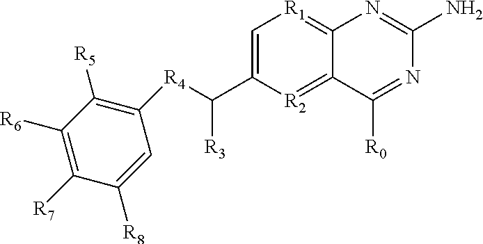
C1([R6])=C([R7])C([R8])=CC([R4]C(C2=C[R1]=C3C(=[R2]2)C([R0])=NC(N)=N3)[R3])=C1[R5]
